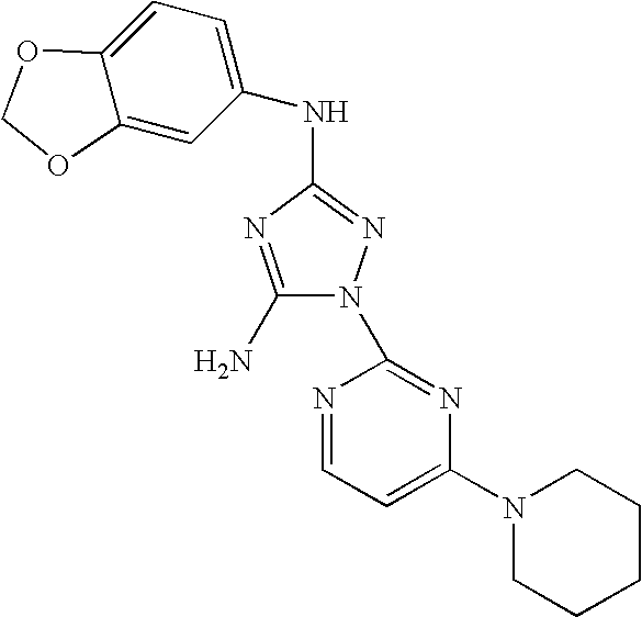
C1(N)=NC(NC2=CC=C3C(=C2)OCO3)=NN1C1=NC(N2CCCCC2)=CC=N1
